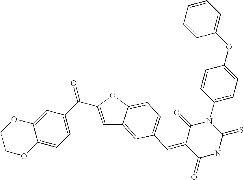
C1=C(C(C2=CC=C3C(=C2)OCCO3)=O)OC2=CC=C(C=C3C(=O)NC(=S)N(C4=CC=C(OC5=CC=CC=C5)C=C4)C3=O)C=C12
